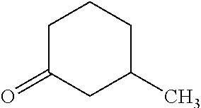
C1C(=O)CC(C)CC1
